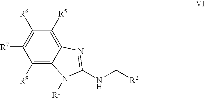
C1([R8])=C2C(=C([R5])C([R6])=C1[R7])N=C(NC[R2])N2[R1]
